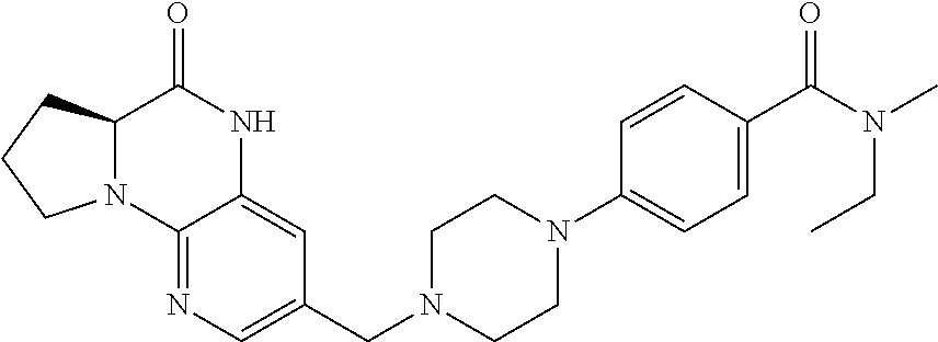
C12=NC=C(CN3CCN(C4=CC=C(C(N(C)CC)=O)C=C4)CC3)C=C1NC(=O)C1N2CCC1
